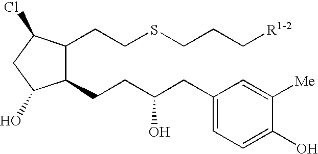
C1(CCC(CC2=CC=C(O)C([Me])=C2)O)C(CCSCCC[R1-2])C(Cl)CC1O
